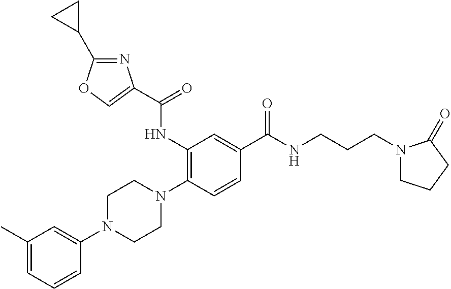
C1=C(C)C=C(N2CCN(C3=C(NC(=O)C4=COC(C5CC5)=N4)C=C(C(NCCCN4CCCC4=O)=O)C=C3)CC2)C=C1
